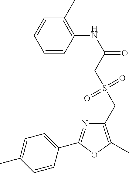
C1=CC(NC(=O)CS(CC2=C(C)OC(C3=CC=C(C)C=C3)=N2)(=O)=O)=C(C)C=C1
